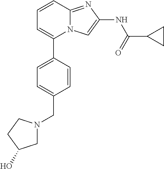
C1=CC(C2=CC=CC3=NC(NC(=O)C4CC4)=CN23)=CC=C1CN1CC(O)CC1
